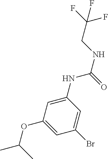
C1(NC(NCC(F)(F)F)=O)=CC(OC(C)C)=CC(Br)=C1
